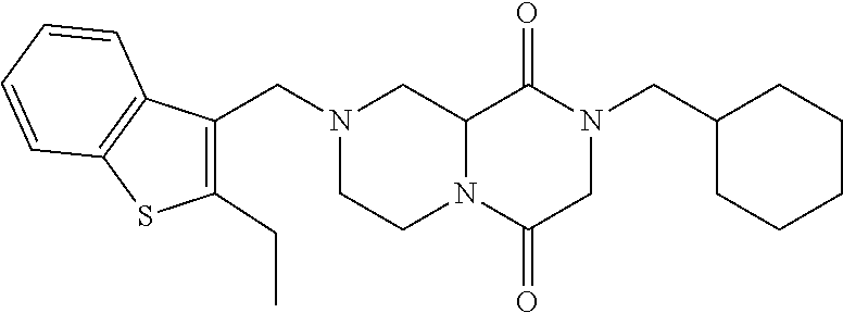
C12N(C(=O)CN(CC3CCCCC3)C1=O)CCN(CC1=C(CC)SC3=C1C=CC=C3)C2
